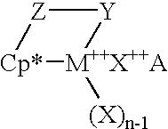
[Z]1[Y][M++X++A]([(X)n-1])[Cp*]1
